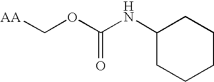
[AA]COC(NC1CCCCC1)=O
